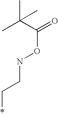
*CCNOC(C(C)(C)C)=O
